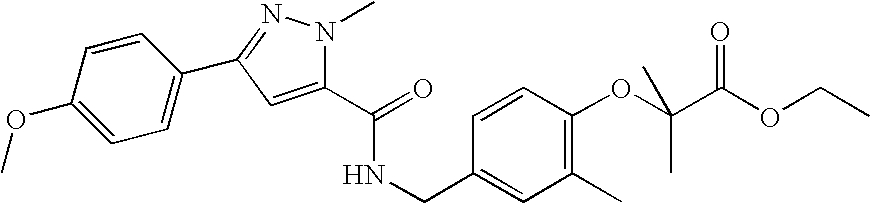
C1=CC(OC)=CC=C1C1=NN(C)C(C(=O)NCC2=CC(C)=C(OC(C(OCC)=O)(C)C)C=C2)=C1
